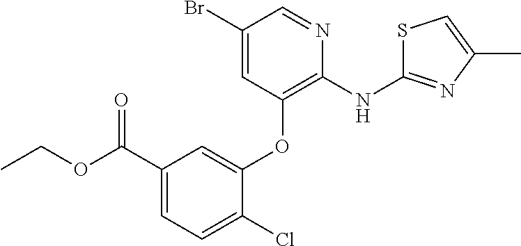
C1(Br)=CC(OC2=CC(C(OCC)=O)=CC=C2Cl)=C(NC2=NC(C)=CS2)N=C1
